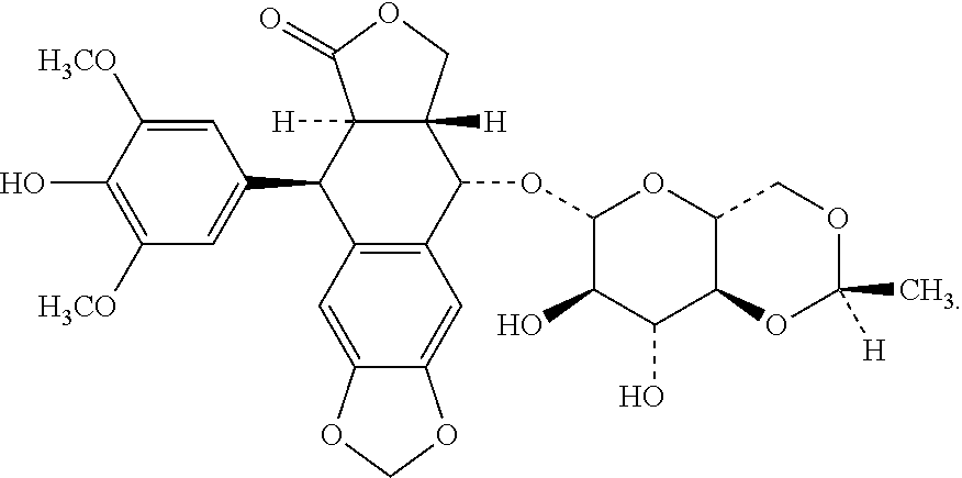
C1=C([H3CO])C(O)=C([H3CO])C=C1C1C2=C(C(OC3C(O)C(O)C4C(O3)COC(C)([H])O4)C3([H])C1([H])C(=O)OC3)C=C1C(=C2)OCO1
